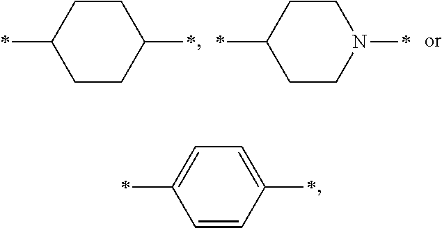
C1CC(*)CCC1*.C1CN(*)CCC1*.C1=CC(*)=CC=C1*
